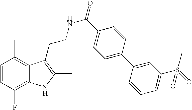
C1=CC(F)=C2C(=C1C)C(CCNC(=O)C1=CC=C(C3=CC(S(C)(=O)=O)=CC=C3)C=C1)=C(C)N2
